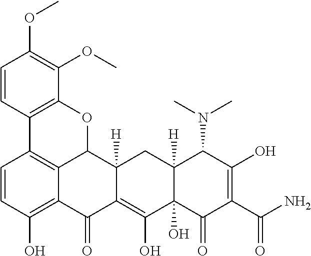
C1=CC(O)=C2C3=C1C1=C(C(OC)=C(OC)C=C1)OC3C1([H])C(=C(O)C3(O)C([H])(C1)C(N(C)C)C(O)=C(C(N)=O)C3=O)C2=O
